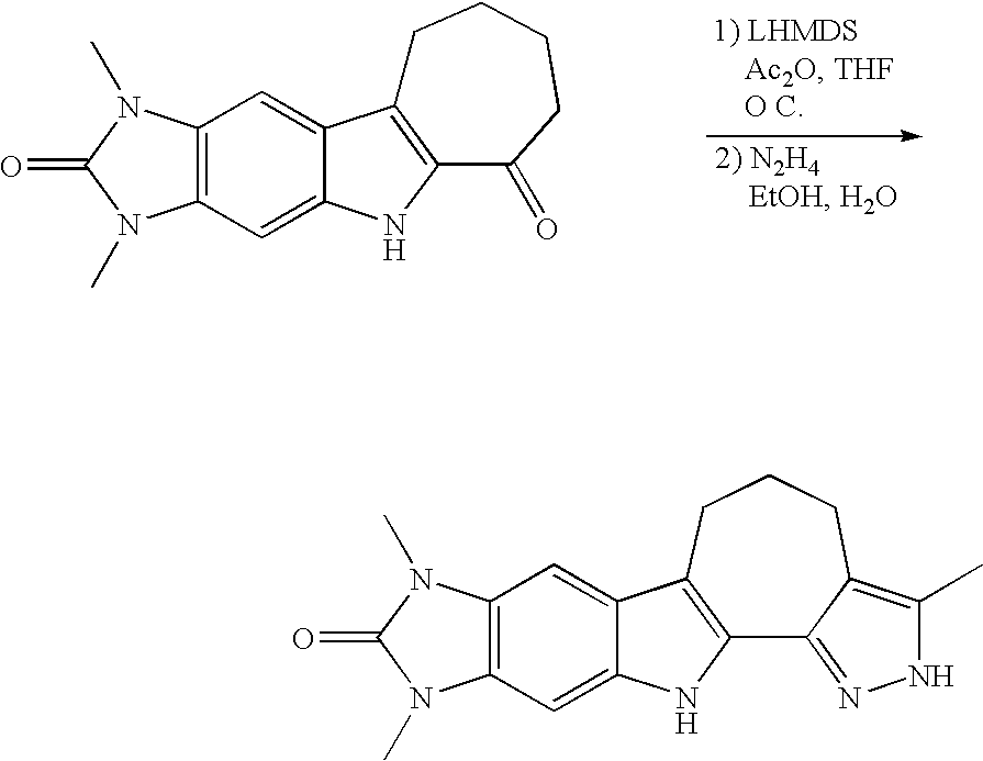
C12=C(C=C3C(=C1)C1=C(N3)C(=O)CCCC1)N(C)C(=O)N2C.C12=C(C=C3C(=C1)C1=C(N3)C3=NNC(C)=C3CCC1)N(C)C(=O)N2C
